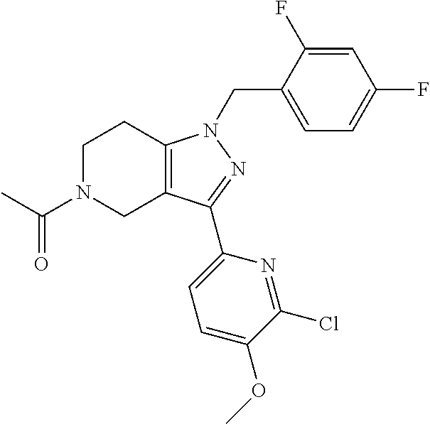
C1N(C(C)=O)CC2=C(C1)N(CC1=CC=C(F)C=C1F)N=C2C1=CC=C(OC)C(Cl)=N1
